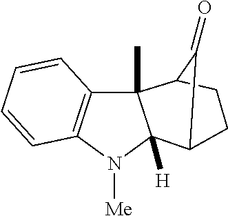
C12(C)C3=C(N([Me])C1([H])C1CCC2C1=O)C=CC=C3
